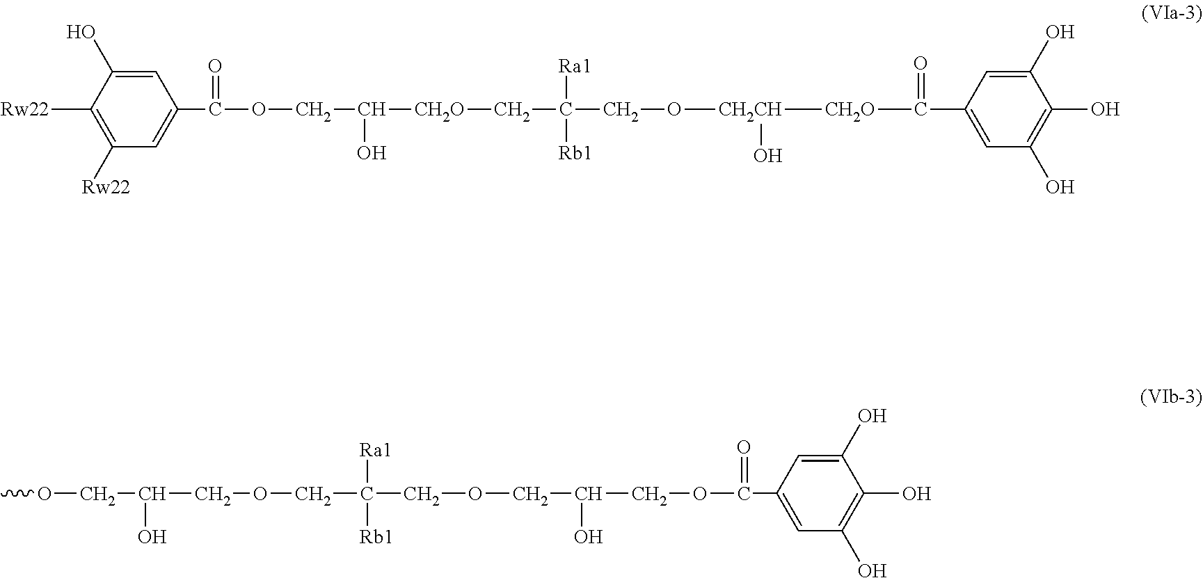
C1(O)=CC(C(OCC(O)[CH2O]CC([Ra1])([Rb1])CO[CH2CH](O)[CH2O]C(C2=CC(O)=C(O)C(O)=C2)=O)=O)=CC([Rw22])=C1[Rw22].COCC(O)COCC([Ra1])([Rb1])COCC(O)COC(C1=CC(O)=C(O)C(O)=C1)=O
